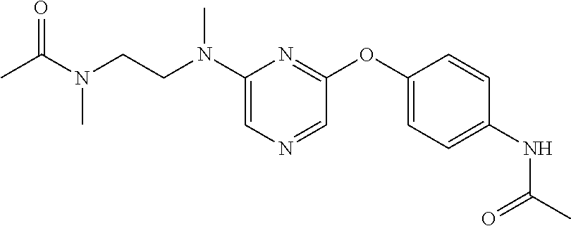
C1(N(CCN(C(C)=O)C)C)=CN=CC(OC2=CC=C(NC(C)=O)C=C2)=N1
